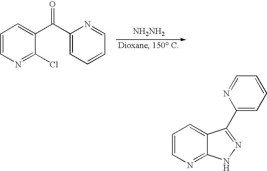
C1=CN=C2C(=C1)C(C1=CC=CC=N1)=NN2.C1=CN=C(Cl)C(C(C2=CC=CC=N2)=O)=C1.[NH2NH2]
